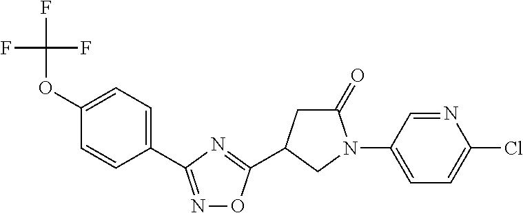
FC(F)(F)OC1=CC=C(C2=NOC(C3CC(=O)N(C4=CC=C(Cl)N=C4)C3)=N2)C=C1
